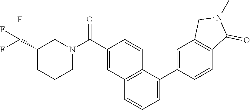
C1C(C(F)(F)F)CCCN1C(C1=CC2=C(C=C1)C(C1=CC3=C(C(=O)N(C)C3)C=C1)=CC=C2)=O
